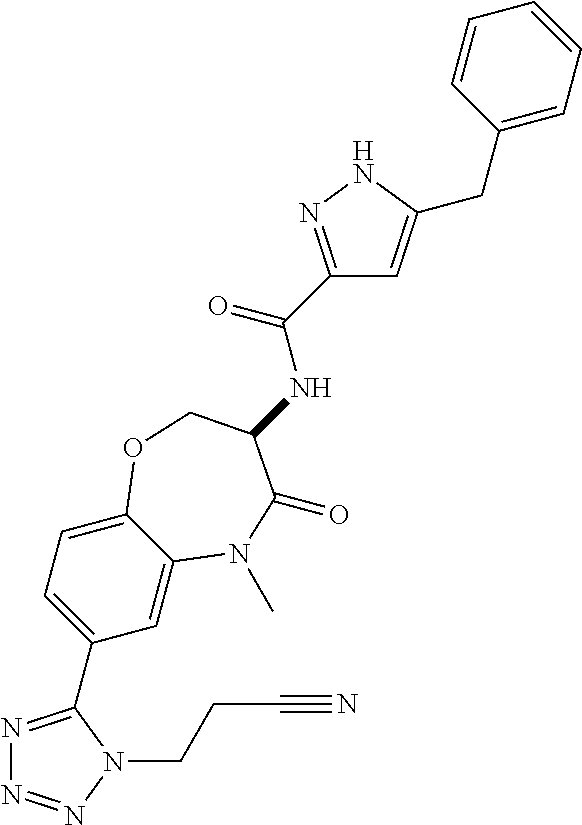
C1=C2C(=CC=C1C1=NN=NN1CCC#N)OCC(NC(C1=NNC(CC3=CC=CC=C3)=C1)=O)C(=O)N2C
